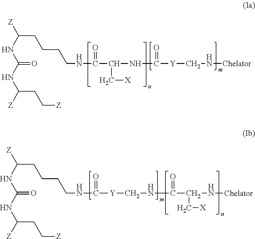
[Z]C(NC(NC([Z])CC[Z])=O)CCCCNC(=O)C(NC([Y]CN[Chelator])=O)C[X].[Z]C(NC(NC([Z])CC[Z])=O)CCCCNC([Y]CNC(=O)C(N[Chelator])C[X])=O
